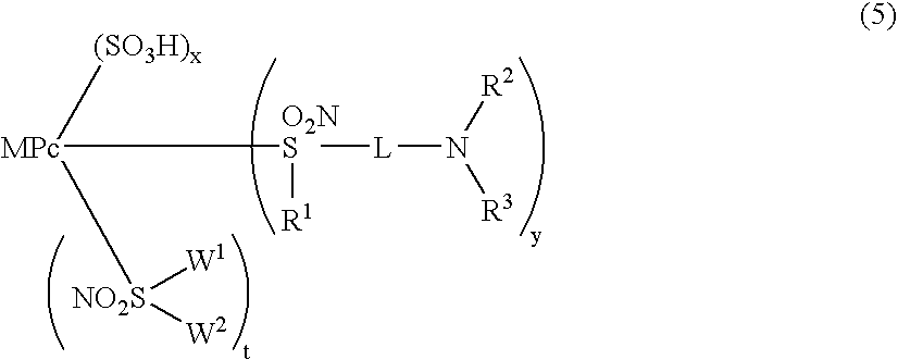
[MPc]([O2NS]([R1])[L]N([R2])[R3])([(SO3H)x])[NO2S]([W2])[W1]
